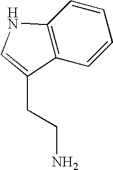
C12=C(C=CC=C1)C(CCN)=CN2
